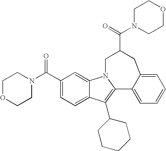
N1(C(=O)C2CC3=CC=CC=C3C3=C(C4CCCCC4)C4=CC=C(C(=O)N5CCOCC5)C=C4N3C2)CCOCC1
